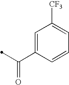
C(=O)(C1=CC([CF3])=CC=C1)C
